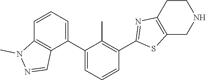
C1(C2=CC=CC3=C2C=NN3C)=CC=CC(C2=NC3=C(S2)CNCC3)=C1C
